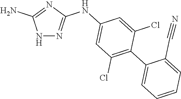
N1N=C(NC2=CC(Cl)=C(C3=CC=CC=C3C#N)C(Cl)=C2)N=C1N
